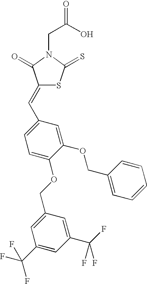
C(C(O)=O)N1C(=S)SC(=CC2=CC=C(OCC3=CC(C(F)(F)F)=CC(C(F)(F)F)=C3)C(OCC3=CC=CC=C3)=C2)C1=O
